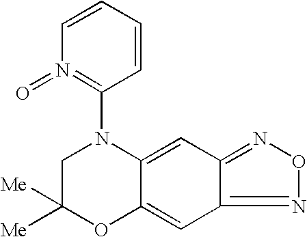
C1([Me])([Me])OC2=CC3=NON=C3C=C2N(C2=N(=O)C=CC=C2)C1
